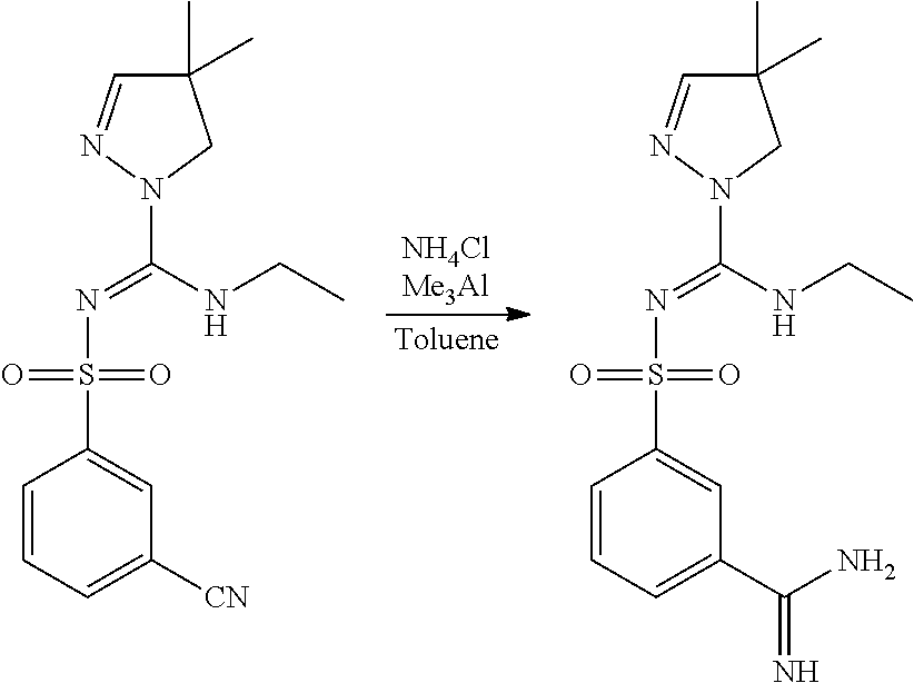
C1=CC=C([CN])C=C1S(=O)(=O)N=C(N1N=CC(C)(C)C1)NCC.C1=CC=C(C(N)=N)C=C1S(=O)(=O)N=C(N1N=CC(C)(C)C1)NCC
